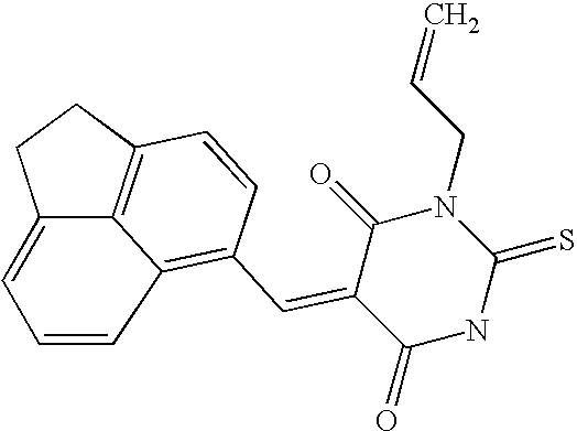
C12=CC=CC3=C(C=C4C(=O)NC(=S)N(CC=C)C4=O)C=CC(=C13)CC2
